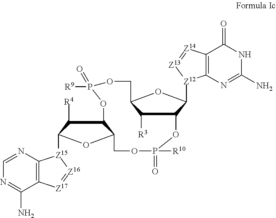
N1C(N)=NC2=C(C1=O)[Z14]=[Z13][Z12]2C1C2C([R3])C(O1)COP(=O)([R9])OC1C([R4])C([Z15]3C4=C(C(N)=NC=N4)[Z17]=[Z16]3)OC1COP([R10])(=O)O2
